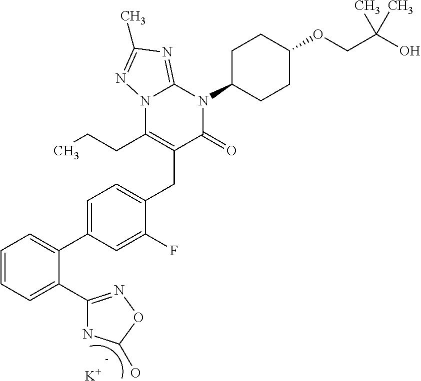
C1(C2=NOC(O)N2)=CC=CC=C1C1=CC=C(CC2=C(CCC)N3C(=NC(C)=N3)N(C3CCC(OCC(O)(C)C)CC3)C2=O)C(F)=C1.[K]
